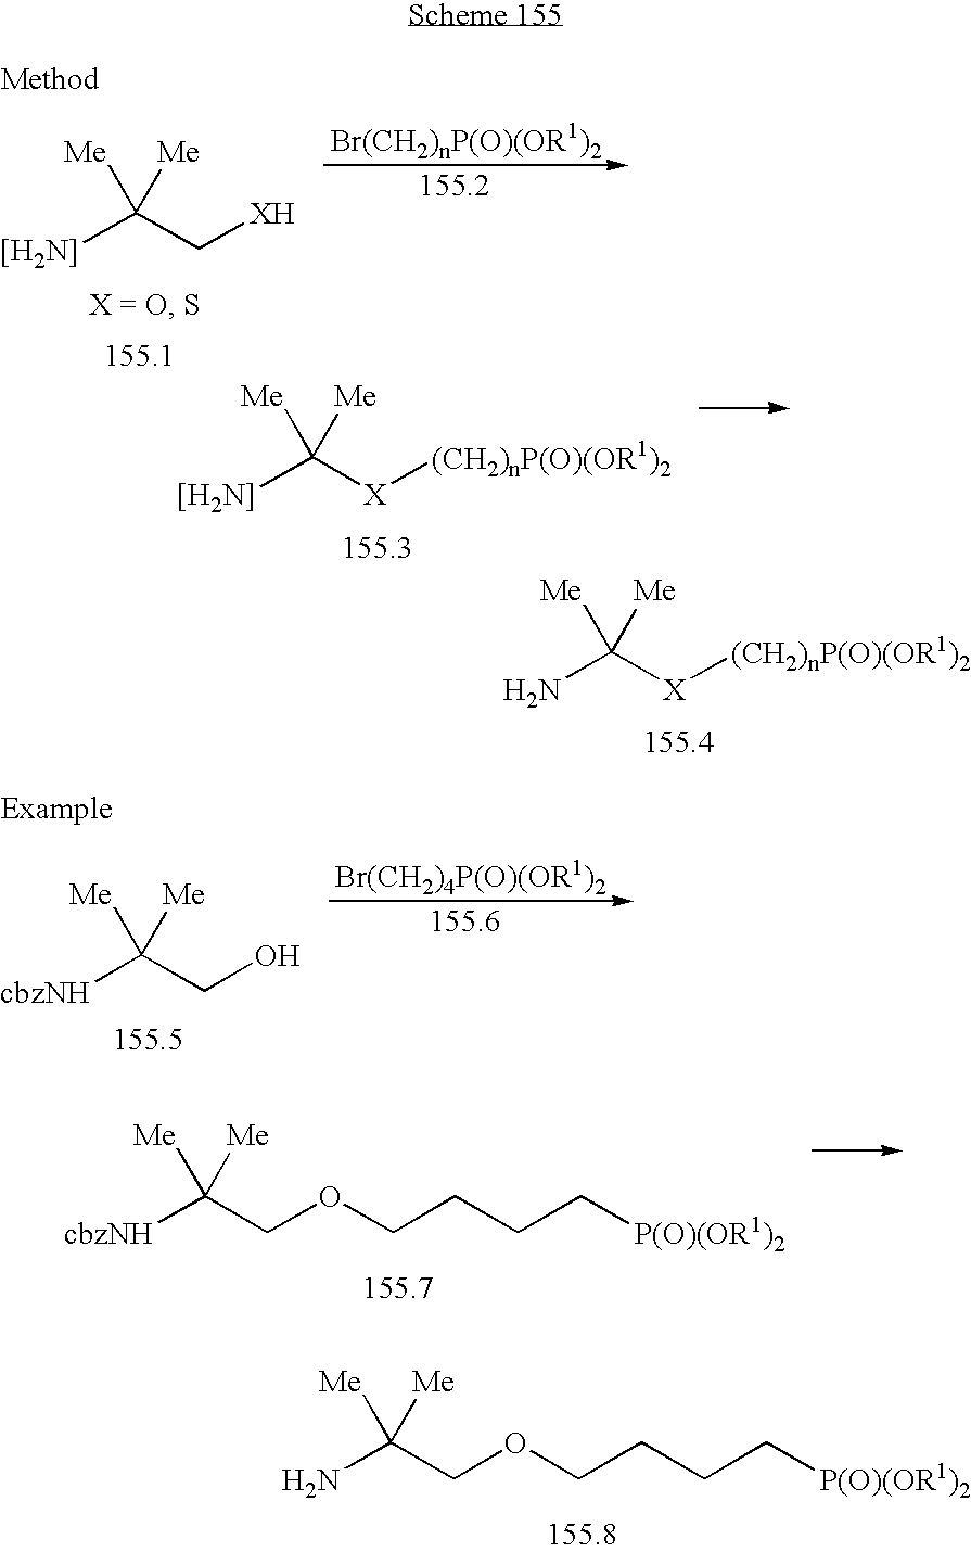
[[H2N]]C([X][(CH2)nP(O)(OR1)2])([Me])[Me].NC([X][(CH2)nP(O)(OR1)2])([Me])[Me].[cbzNH]C(CO)([Me])[Me].[cbzNH]C(COCCCC[P(O)(OR1)2])([Me])[Me].NC(COCCCC[P(O)(OR1)2])([Me])[Me].[[H2N]]C(C[XH])([Me])[Me]
